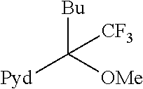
[Bu]C([OMe])([Pyd])[CF3]
